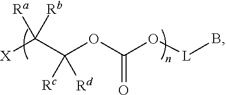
[X]C(C(OC(O[L]B)=O)([Rc])[Rd])([Ra])[Rb]
